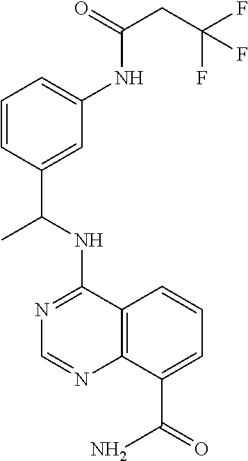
N1=C(NC(C2=CC(NC(CC(F)(F)F)=O)=CC=C2)C)C2=C(N=C1)C(C(=O)N)=CC=C2
